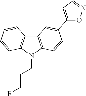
C12=C(N(CCCF)C3=C1C=CC=C3)C=CC(C1=CC=NO1)=C2
